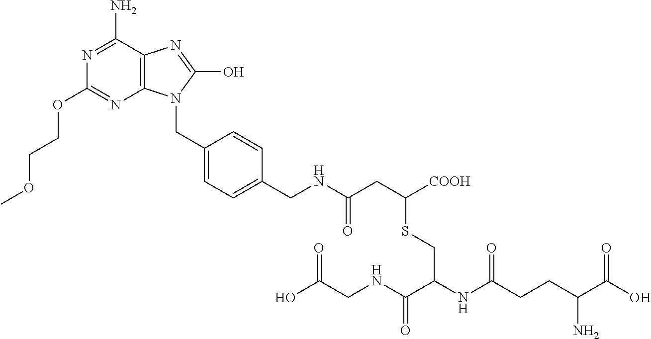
N1=C(N)C2=C(N=C1OCCOC)N(CC1=CC=C(CNC(=O)CC([COOH])SCC(NC(CCC(C(O)=O)N)=O)C(NCC(O)=O)=O)C=C1)C(O)=N2
